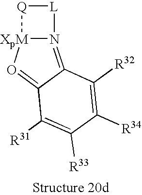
C1([R34])=C([R32])C2=N3[XpM](O=C2C([R31])=C1[R33])[Q][L]3
